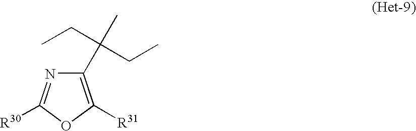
C1(C(C)(CC)CC)=C([R31])OC([R30])=N1
